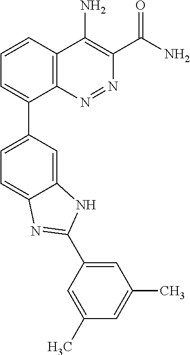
C1=CC2=C(C(C3=CC=C4C(=C3)NC(C3=CC(C)=CC(C)=C3)=N4)=C1)N=NC(C(N)=O)=C2N
